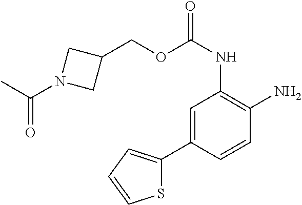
C1=C(C2=CC=CS2)C=CC(N)=C1NC(OCC1CN(C(C)=O)C1)=O
